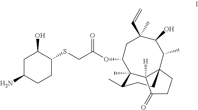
C1C(N)CCC(SCC(OC2CC(C=C)(C)C(O)C(C)C34CCC(C)C2(C)C3([H])C(=O)CC4)=O)C1O
